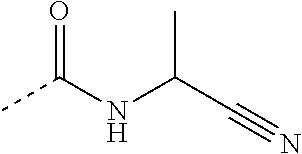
CC(NC(C#N)C)=O
